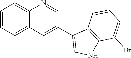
C1=CC=C2C(=C1)N=CC(C1=CNC3=C1C=CC=C3Br)=C2
